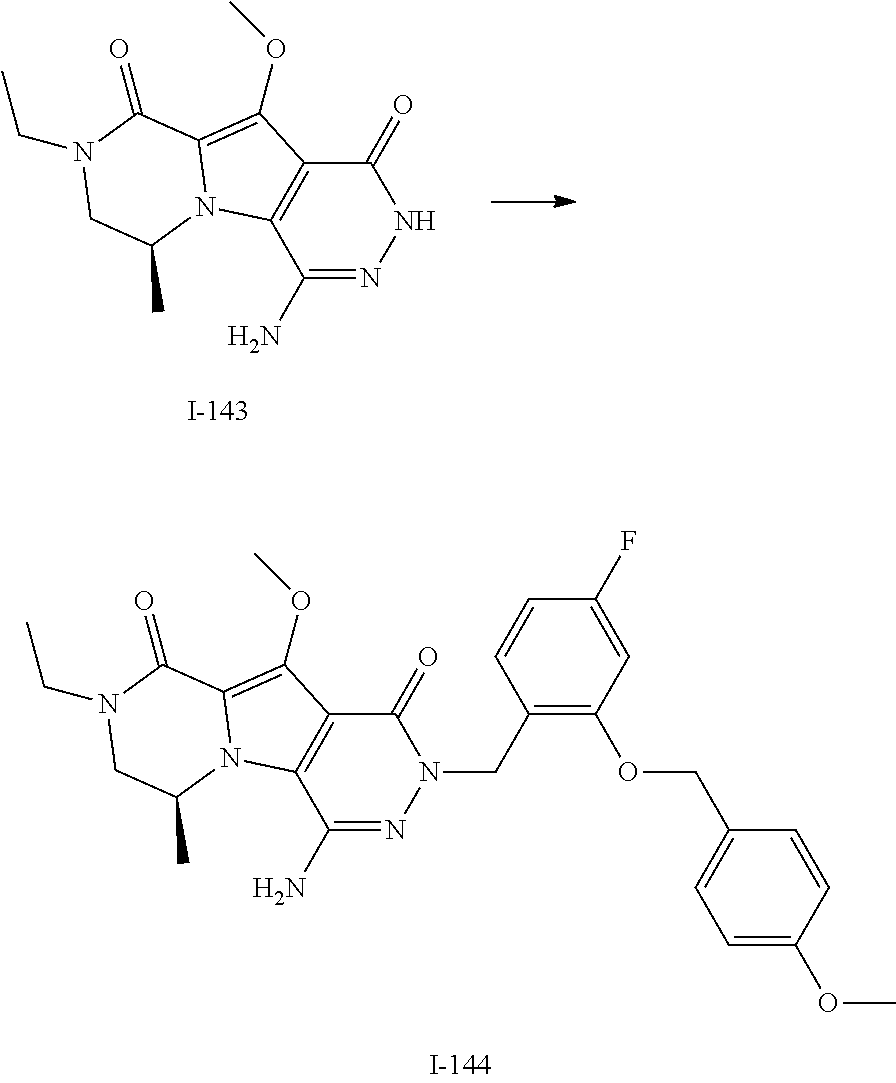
N1C(=O)C2=C(C(N)=N1)N1C(=C2OC)C(=O)N(CC)CC1C.N1(CC2=C(OCC3=CC=C(OC)C=C3)C=C(F)C=C2)C(=O)C2=C(C(N)=N1)N1C(=C2OC)C(=O)N(CC)CC1C
